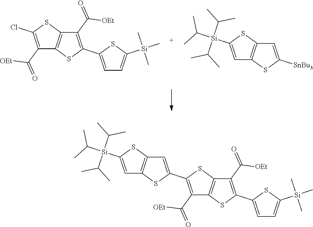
C1(C(=O)[OEt])=C(Cl)SC2=C1SC(C1=CC=C([Si](C)(C)C)S1)=C2C(=O)[OEt].C1=C([Si](C(C)C)(C(C)C)C(C)C)SC2=C1SC([SnBu3])=C2.C1=C([Si](C(C)C)(C(C)C)C(C)C)SC2=C1SC(C1=C(C([OEt])=O)C3=C(S1)C(C(=O)[OEt])=C(C1=CC=C([Si](C)(C)C)S1)S3)=C2
